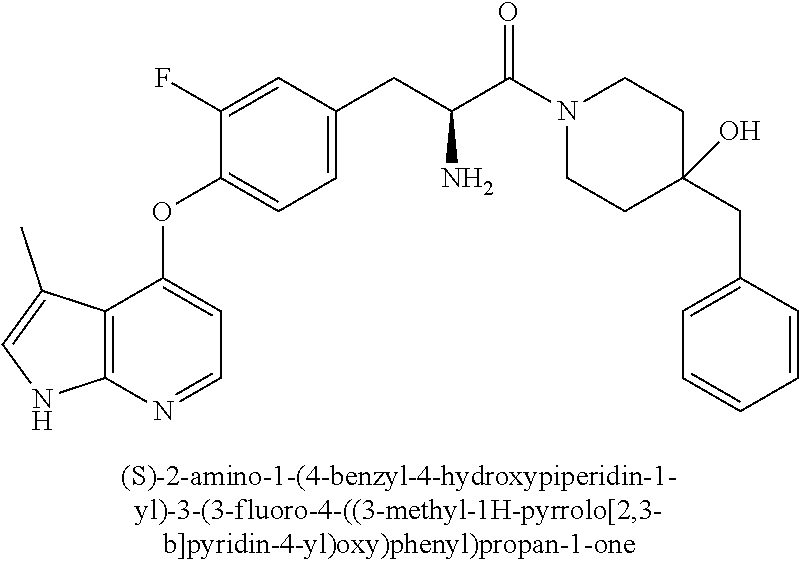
C1(F)=CC(CC(C(=O)N2CCC(CC3=CC=CC=C3)(O)CC2)N)=CC=C1OC1=CC=NC2=C1C(C)=CN2
